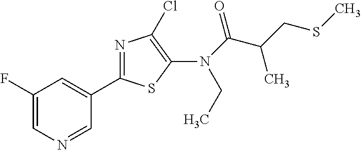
C1(F)=CN=CC(C2=NC(Cl)=C(N(C(=O)C(CSC)C)CC)S2)=C1
